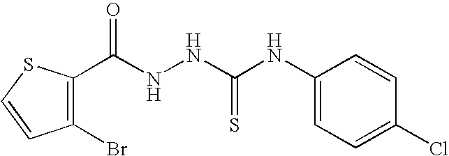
C1(C(NNC(NC2=CC=C(Cl)C=C2)=S)=O)=C(Br)C=CS1
